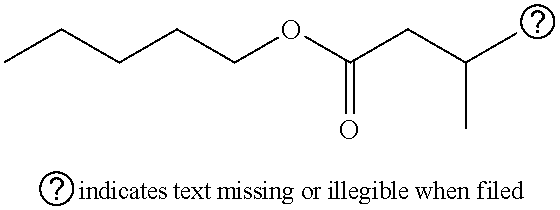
CCCCCOC(CC(C)C)=O
